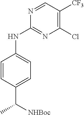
C1=CC(C([NHBoc])C)=CC=C1NC1=NC(Cl)=C([CF3])C=N1
